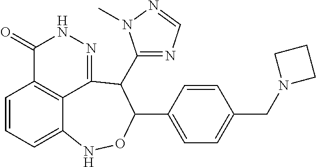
C1=CC=C2C3=C1C(=O)NN=C3C(C1=NC=NN1C)C(C1=CC=C(CN3CCC3)C=C1)ON2
